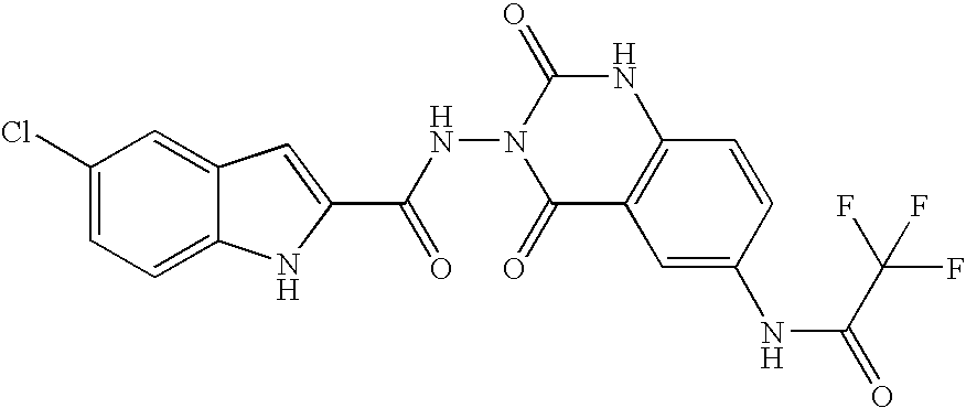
C12=CC=C(Cl)C=C1C=C(C(NN1C(=O)C3=C(NC1=O)C=CC(NC(C(F)(F)F)=O)=C3)=O)N2
